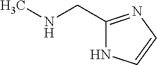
CNCC1=NC=CN1
